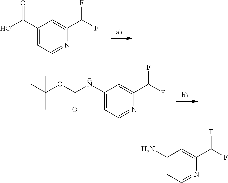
C1(C(O)=O)=CC=NC(C(F)F)=C1.C1(NC(OC(C)(C)C)=O)=CC=NC(C(F)F)=C1.C1(N)=CC=NC(C(F)F)=C1
